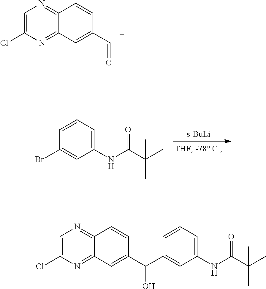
N1=C2C(=NC(Cl)=C1)C=C(C=O)C=C2.[s-BuLi].C1=CC(Br)=CC(NC(=O)C(C)(C)C)=C1.N1=C2C(=NC(Cl)=C1)C=C(C(O)C1=CC(NC(=O)C(C)(C)C)=CC=C1)C=C2
